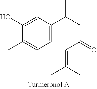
C1=C(O)C(C)=CC=C1C(CC(C=C(C)C)=O)C
